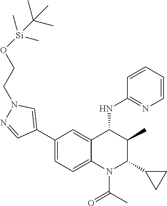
C1(C2=CC=C3C(=C2)C(NC2=NC=CC=C2)C(C)C(C2CC2)N3C(C)=O)=CN(CCO[Si](C)(C)C(C)(C)C)N=C1
